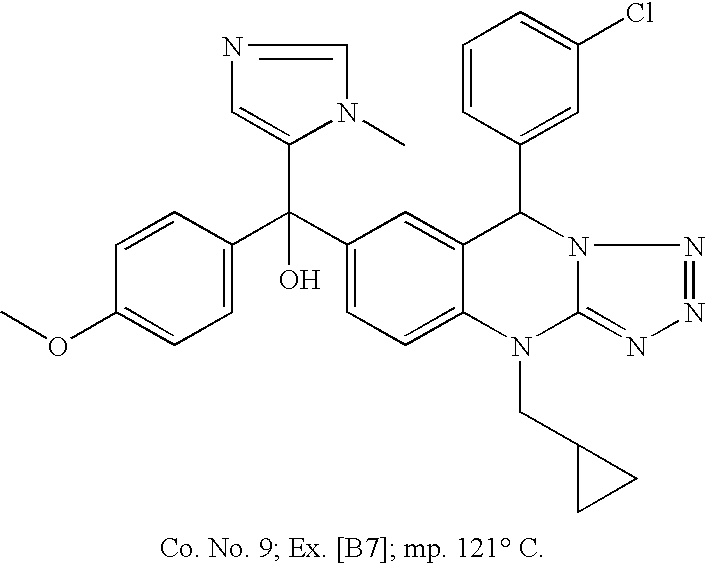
C1=CC(C(C2=CC=C3C(=C2)C(C2=CC(Cl)=CC=C2)N2C(=NN=N2)N3CC2CC2)(O)C2=CN=CN2C)=CC=C1OC
